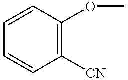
C1=CC([CN])=C(OC)C=C1
